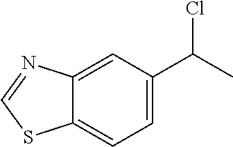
S1C=NC2=CC(C(Cl)C)=CC=C12
